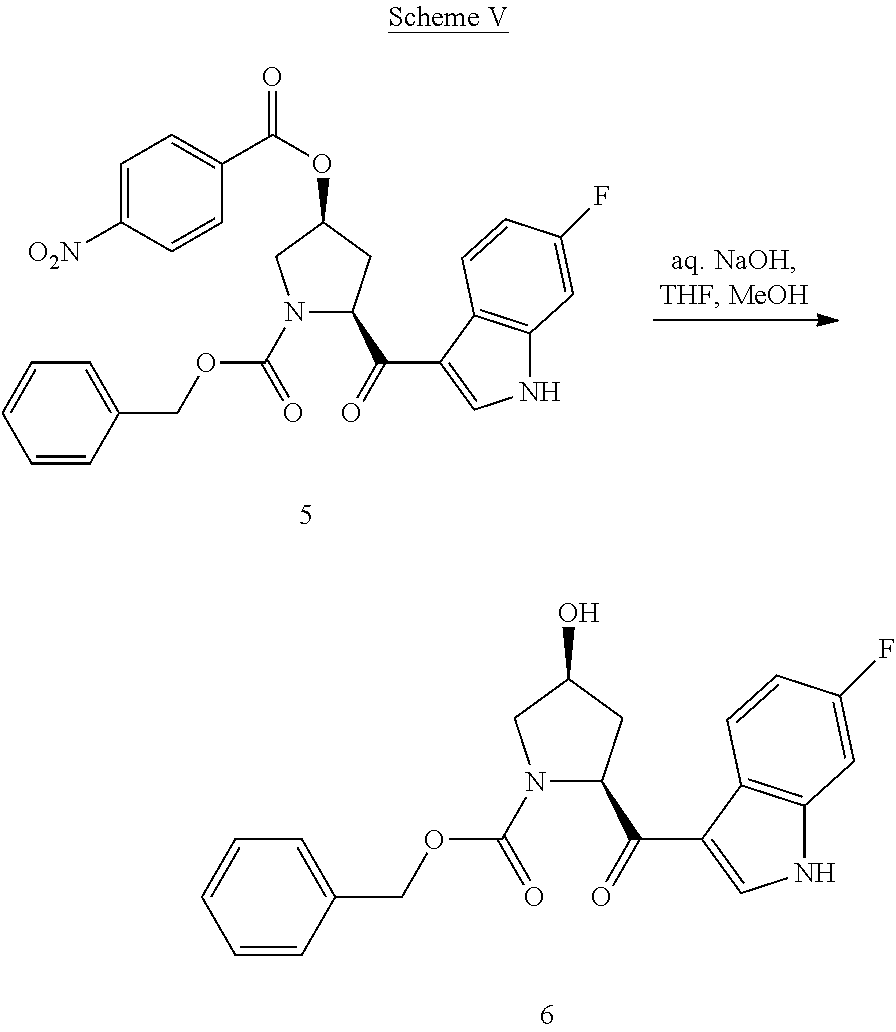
C1=CC(COC(N2C(C(=O)C3=CNC4=C3C=CC(F)=C4)CC(OC(=O)C3=CC=C([O2N])C=C3)C2)=O)=CC=C1.C1=CC(COC(N2C(C(=O)C3=CNC4=C3C=CC(F)=C4)CC(O)C2)=O)=CC=C1
